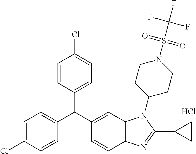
C1=C(Cl)C=CC(C(C2=CC3=C(C=C2)N=C(C2CC2)N3C2CCN(S(C(F)(F)F)(=O)=O)CC2)C2=CC=C(Cl)C=C2)=C1.Cl
